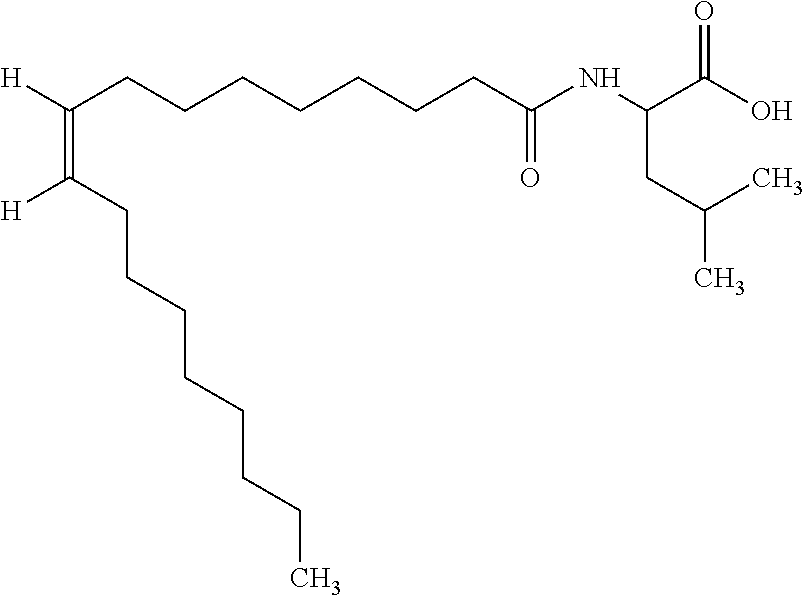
C(CC(C)C)(C(O)=O)NC(CCCCCCCC([H])=C([H])CCCCCCCC)=O
